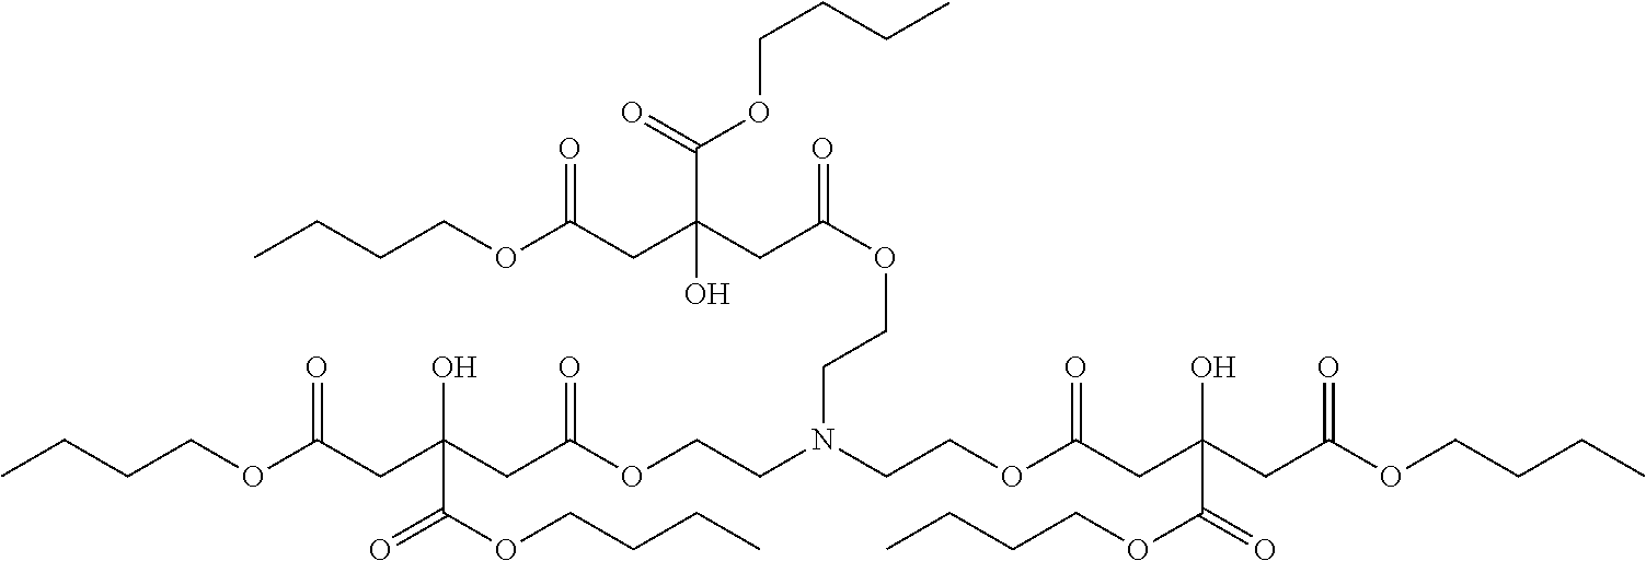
CCCCOC(CC(CC(OCCN(CCOC(CC(CC(OCCCC)=O)(O)C(=O)OCCCC)=O)CCOC(=O)CC(O)(CC(OCCCC)=O)C(=O)OCCCC)=O)(O)C(OCCCC)=O)=O
